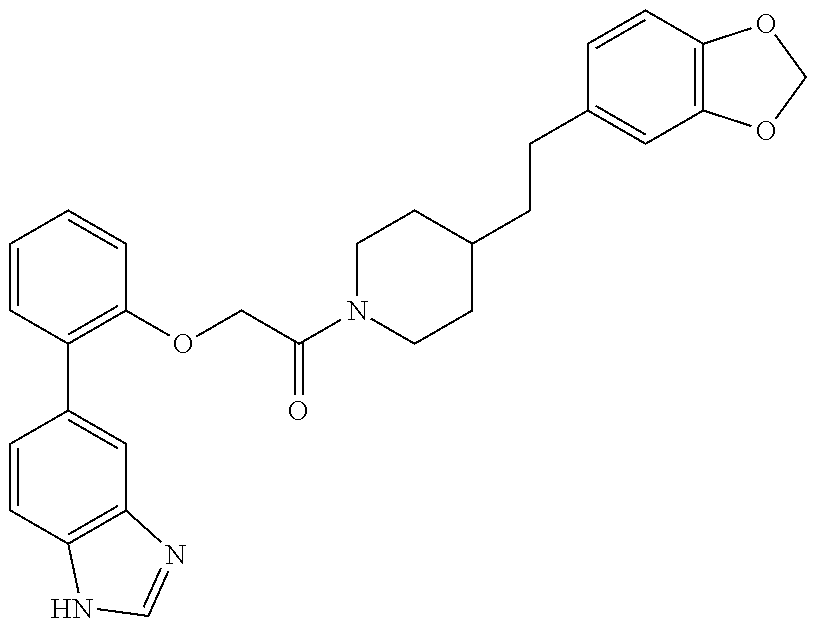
C1=CC2=C(C=C1C1=C(OCC(N3CCC(CCC4=CC5=C(C=C4)OCO5)CC3)=O)C=CC=C1)N=CN2
